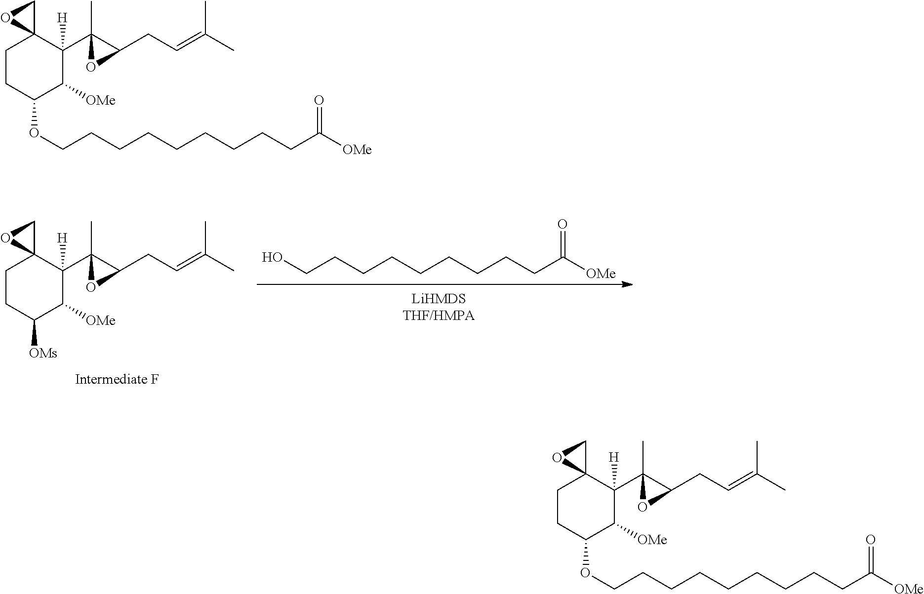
C1CC([OMs])C([OMe])C(C2(C)C(CC=C(C)C)O2)([H])C12CO2.OCCCCCCCCCC([OMe])=O.C1CC(OCCCCCCCCCC([OMe])=O)C([OMe])C(C2(C)C(CC=C(C)C)O2)([H])C12CO2.C1CC(OCCCCCCCCCC([OMe])=O)C([OMe])C(C2(C)C(CC=C(C)C)O2)([H])C12CO2
